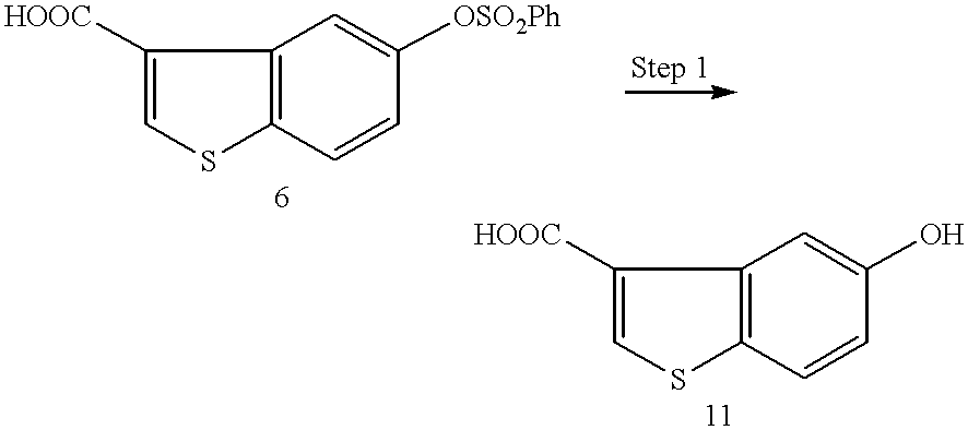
C12=C(C=CC([OSO2Ph])=C1)SC=C2[HOOC].C12=C(C=CC(O)=C1)SC=C2[HOOC]
